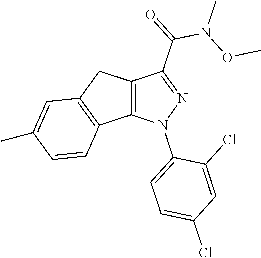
C12=C(N(C3=CC=C(Cl)C=C3Cl)N=C1C(=O)N(OC)C)C1=C(C2)C=C(C)C=C1
